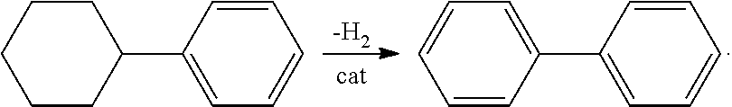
C1=CC(C2=CC=CC=C2)=CC=C1.[-H2].C1=CC(C2CCCCC2)=CC=C1
